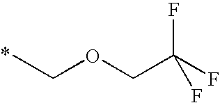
CCOCC(F)(F)F
